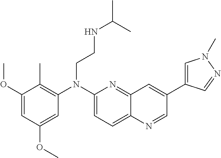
C1(OC)=CC(OC)=CC(N(C2=CC=C3C(=N2)C=C(C2=CN(C)N=C2)C=N3)CCNC(C)C)=C1C
